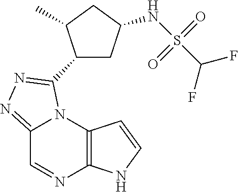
C12=C(N3C(=NN=C3C3CC(NS(C(F)F)(=O)=O)CC3C)C=N1)C=CN2
